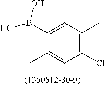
C1=C(C)C(B(O)O)=CC(C)=C1Cl
